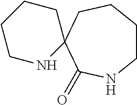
C1CCCNC12CCCCNC2=O
